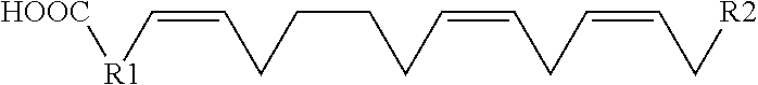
C(=C[R1][HOOC])CCCCC=CCC=CC[R2]
